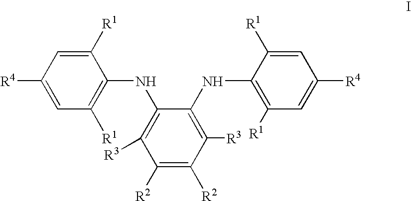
C1=C([R4])C=C([R1])C(NC2=C([R3])C([R2])=C([R2])C([R3])=C2NC2=C([R1])C=C([R4])C=C2[R1])=C1[R1]
